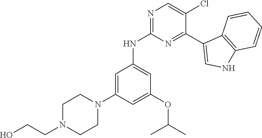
N1=C(NC2=CC(OC(C)C)=CC(N3CCN(CCO)CC3)=C2)N=C(C2=CNC3=C2C=CC=C3)C(Cl)=C1
